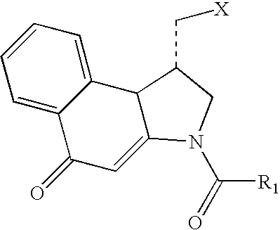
C1=C2C(=CC=C1)C1C(=CC2=O)N(C([R1])=O)CC1C[X]
